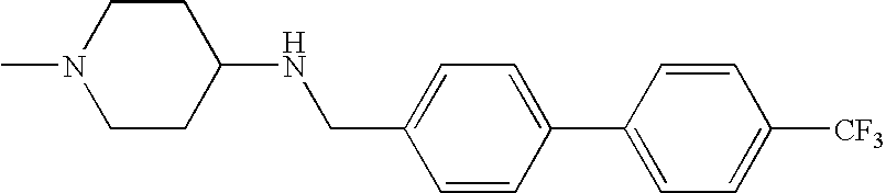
N(CC1=CC=C(C2=CC=C([CF3])C=C2)C=C1)C1CCN(C)CC1
